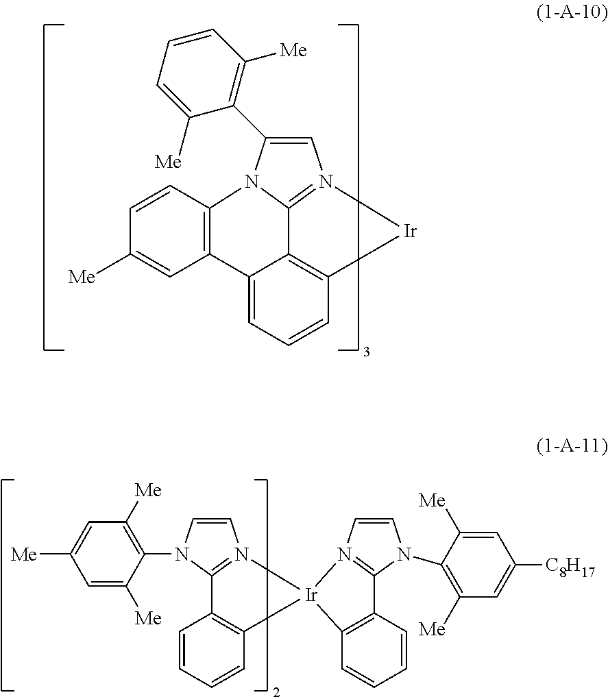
C12=CC=CC3=C1C1=N(C=C(C4=C([Me])C=CC=C4[Me])N1C1=C2C=C([Me])C=C1)[Ir]3.C1=CC=CC2=C1C1=N(C=CN1C1=C([Me])C=C([Me])C=C1[Me])[Ir]21C2=C(C=CC=C2)C2=N1C=CN2C1=C([Me])C=C([C8H17])C=C1[Me]
